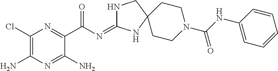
C1(Cl)=C(N)N=C(N)C(C(N=C2NCC3(N2)CCN(C(NC2=CC=CC=C2)=O)CC3)=O)=N1
